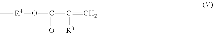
C[R4]OC(=O)C([R3])=C
